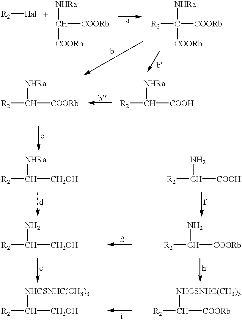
[R2][Hal].[NHRa]C([COORb])[COORb].[NHRa]C([COORb])([COORb])[R2].[NHRa]C([COORb])[R2].[NHRa]C([COOH])[R2].[NHRa]C([R2])[CH2OH].NC([R2])[COOH].NC([R2])[CH2OH].NC([R2])[COORb].[NHCSNHC(CH3)3]C([R2])[CH2OH].[NHCSNHC(CH3)3]C([R2])[COORb]
